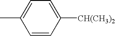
C1(C)=CC=C([CH(CH3)2])C=C1
